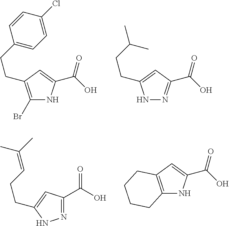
C1(Br)=C(CCC2=CC=C(Cl)C=C2)C=C(C(O)=O)N1.N1N=C(C(O)=O)C=C1CCC(C)C.N1=C(C(O)=O)C=C(CCC=C(C)C)N1.C12=C(C=C(C(O)=O)N1)CCCC2
